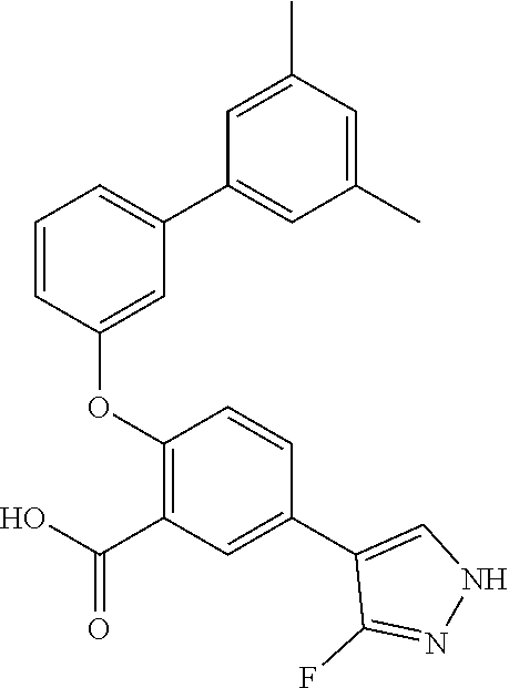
C1=CC(OC2=C(C(O)=O)C=C(C3=CNN=C3F)C=C2)=CC(C2=CC(C)=CC(C)=C2)=C1
